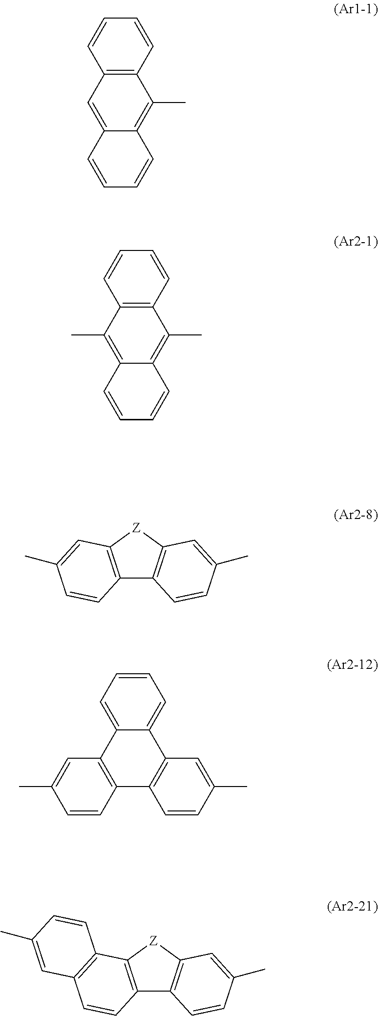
C12=C(C=CC=C1)C(C)=C1C(=C2)C=CC=C1.C12=C(C=CC=C1)C(C)=C1C(=C2C)C=CC=C1.C12=C([Z]C3=C1C=CC(C)=C3)C=C(C)C=C2.C12=C([Z]C3=C1C=CC(C)=C3)C1=C(C=C2)C=C(C)C=C1.C1=CC2=C(C=C1C)C1=CC=CC=C1C1=C2C=CC(C)=C1
